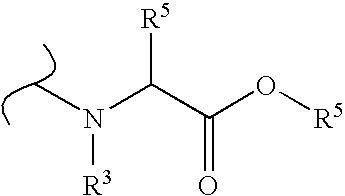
C(C(O[R5])=O)([R5])N([R3])C
